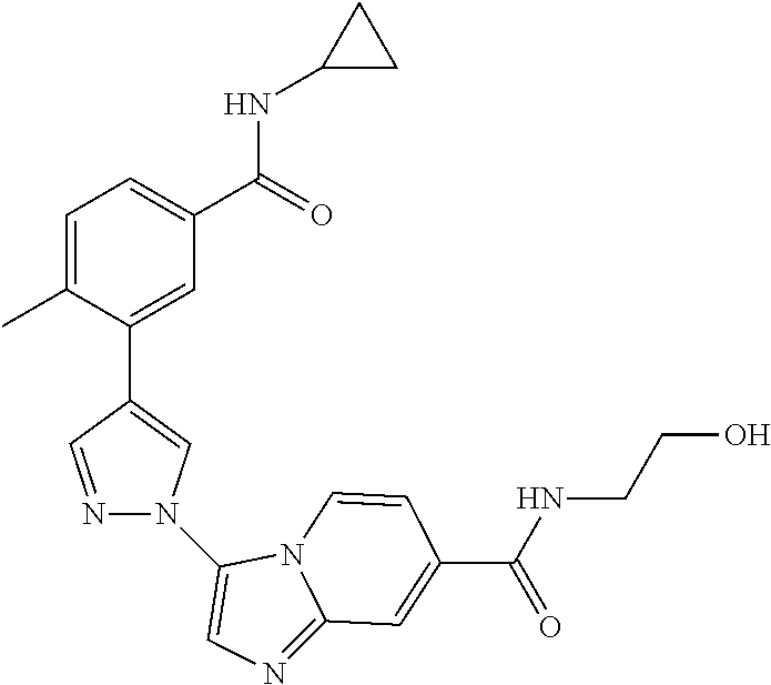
C1=C(C)C(C2=CN(C3=CN=C4N3C=CC(C(NCCO)=O)=C4)N=C2)=CC(C(=O)NC2CC2)=C1
